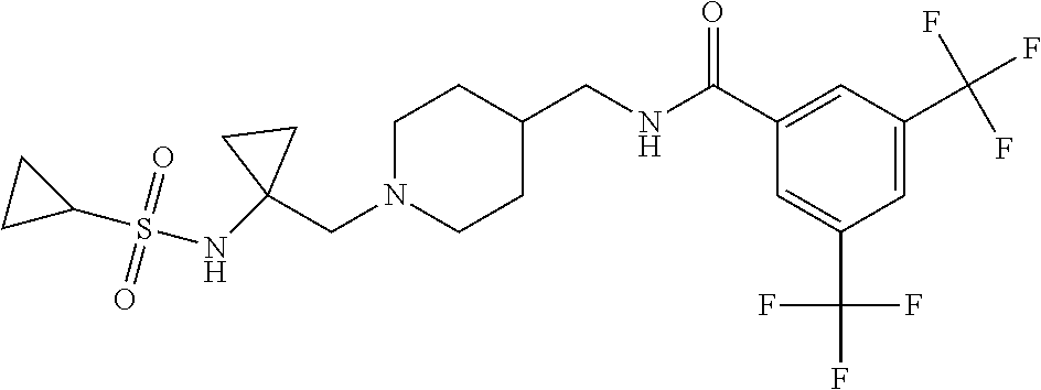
C(N1CCC(CNC(C2=CC(C(F)(F)F)=CC(C(F)(F)F)=C2)=O)CC1)C1(NS(=O)(=O)C2CC2)CC1
